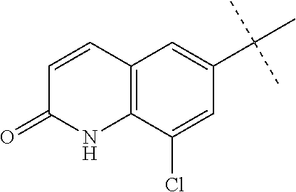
C12=C(C(Cl)=CC(C(C)(C)C)=C1)NC(=O)C=C2
